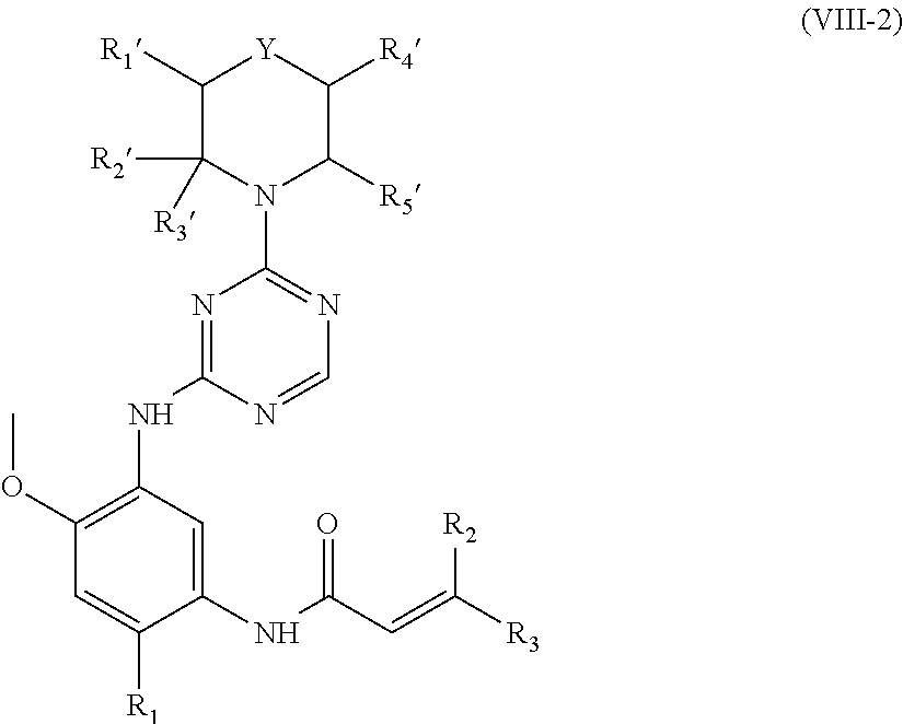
C1(NC(C=C([R3])[R2])=O)=CC(NC2=NC(N3C([R5])C([R4])[Y]C([R1])C3([R2])[R3])=NC=N2)=C(OC)C=C1[R1]
